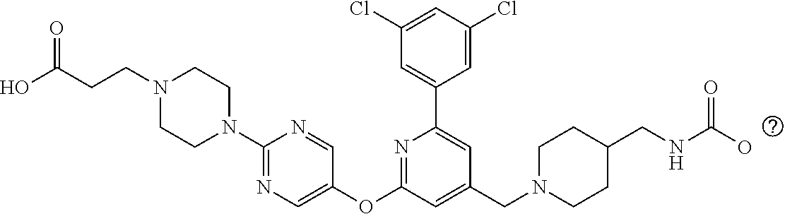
C1(Cl)=CC(Cl)=CC(C2=CC(CN3CCC(CNC(=O)O)CC3)=CC(OC3=CN=C(N4CCN(CCC(O)=O)CC4)N=C3)=N2)=C1
